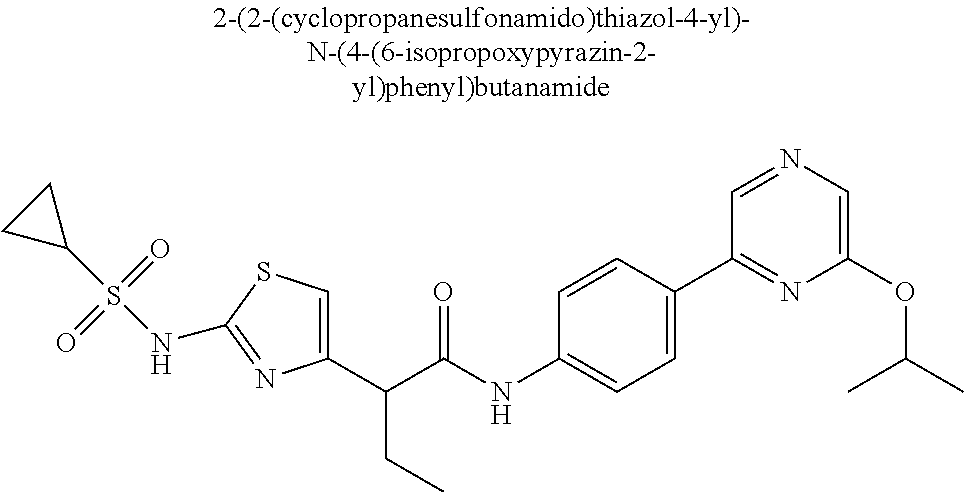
C1(C(C(NC2=CC=C(C3=NC(OC(C)C)=CN=C3)C=C2)=O)CC)=CSC(NS(C2CC2)(=O)=O)=N1
